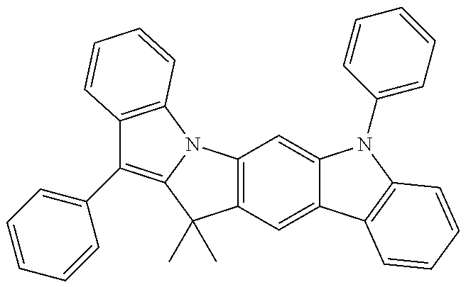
C12=C(C=C3C(=C1)N(C1=CC=CC=C1)C1=C3C=CC=C1)C(C)(C)C1=C(C3=CC=CC=C3)C3=C(N21)C=CC=C3
